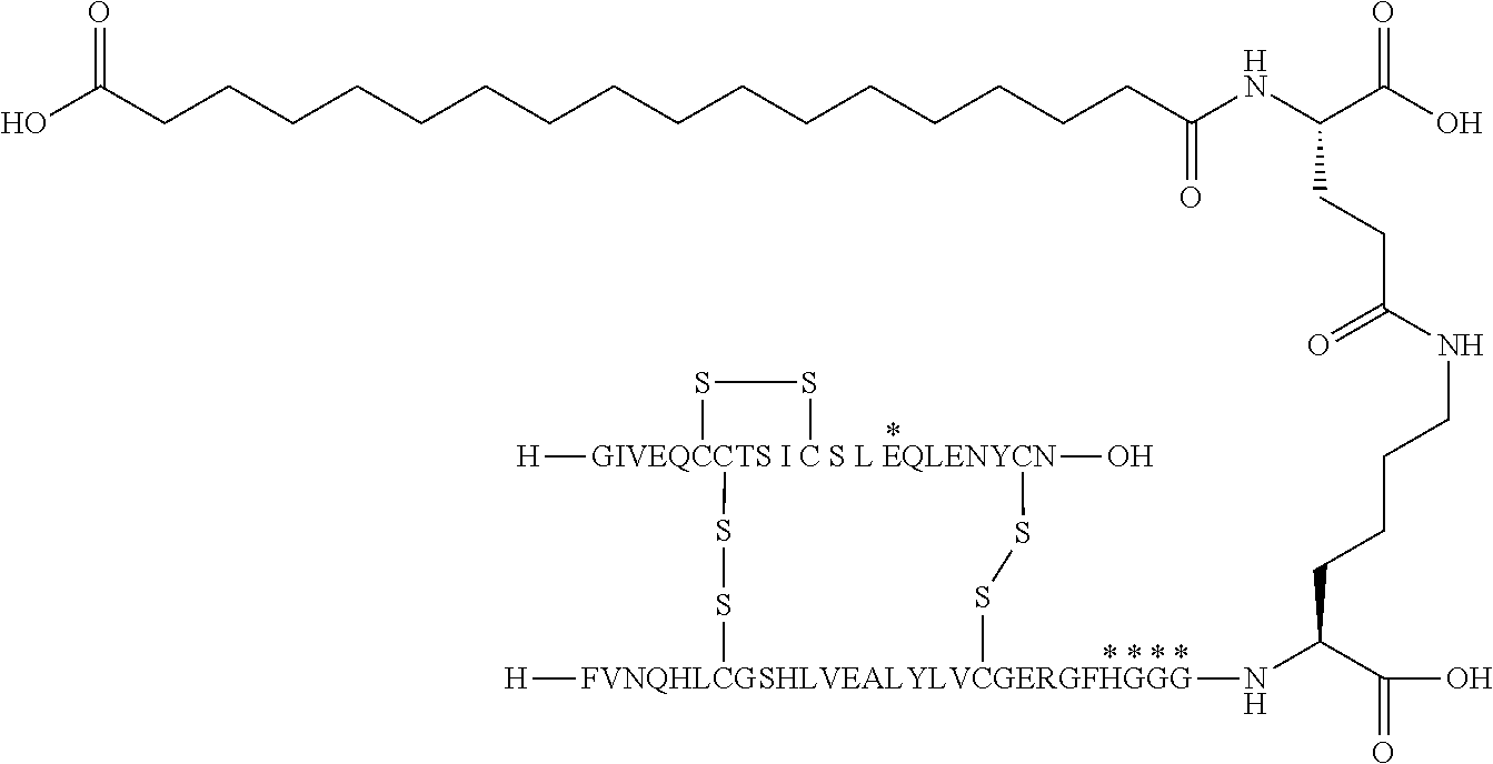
[GIVEQCCTS I C S L EQLENYCN]12([H])(O)(SS[FVNQHLCGSHLVEALYLVCGERGFHGGG]([H])(NC(C(O)=O)CCCCNC(CCC(C(=O)O)NC(CCCCCCCCCCCCCCCCC(O)=O)=O)=O)SS1)SS2
